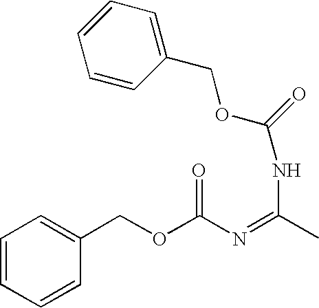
C1=CC=CC(COC(N=C(C)NC(OCC2=CC=CC=C2)=O)=O)=C1
